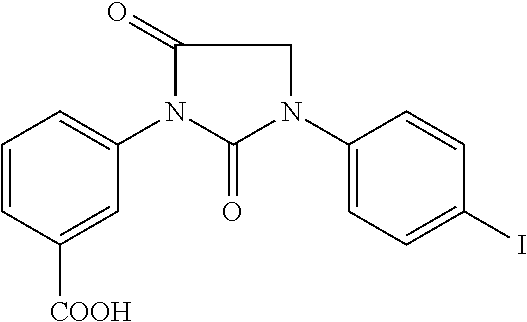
C1=CC([COOH])=CC(N2C(=O)N(C3=CC=C(I)C=C3)CC2=O)=C1
